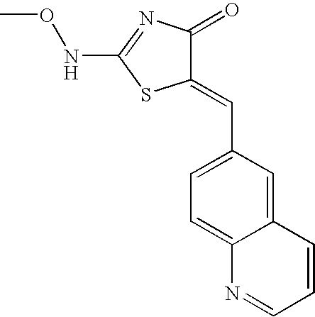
N(C1=NC(=O)C(=CC2=CC=C3C(=C2)C=CC=N3)S1)OC
